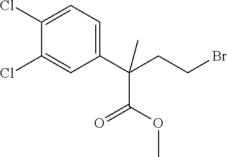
C1(Cl)=CC=C(C(CCBr)(C(OC)=O)C)C=C1Cl
